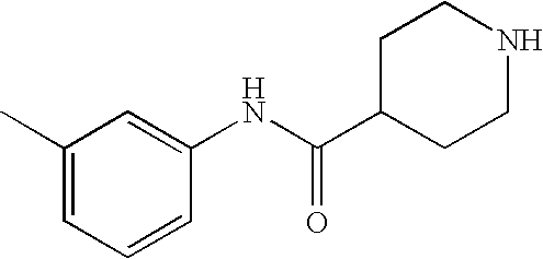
C1(C)=CC=CC(NC(C2CCNCC2)=O)=C1
